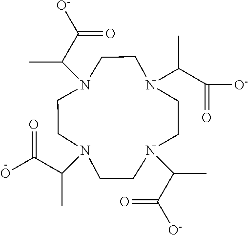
N1(C(C(O)=O)C)CCN(C(C)C([O-])=O)CCN(C(C(=O)[O-])C)CCN(C(C(=O)[O-])C)CC1
